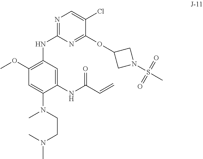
CN(CCN(C)C)C1=CC(OC)=C(NC2=NC=C(Cl)C(OC3CN(S(C)(=O)=O)C3)=N2)C=C1NC(C=C)=O
